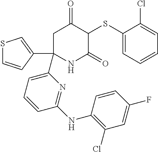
C1C(C2=CSC=C2)(C2=CC=CC(NC3=C(Cl)C=C(F)C=C3)=N2)NC(=O)C(SC2=CC=CC=C2Cl)C1=O
